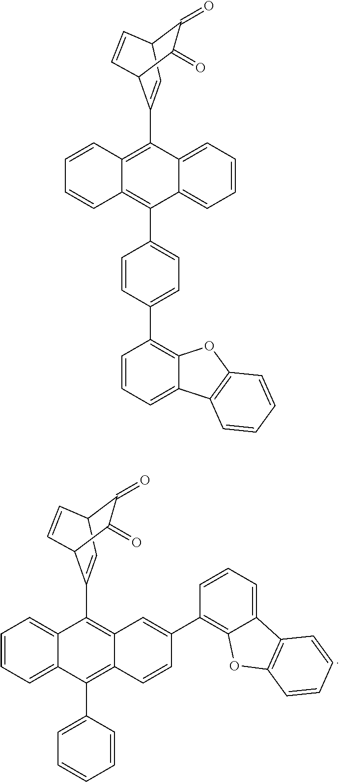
C1(C2=C3C(=CC=C2)C2=C(O3)C=CC=C2)=CC2=C(C3=CC4C(=O)C(=O)C3C=C4)C3=CC=CC=C3C(C3=CC=CC=C3)=C2C=C1.C12=CC=CC=C1C(C1=CC=C(C3=C4C(=CC=C3)C3=C(O4)C=CC=C3)C=C1)=C1C(=C2C2=CC3C(=O)C(=O)C2C=C3)C=CC=C1
